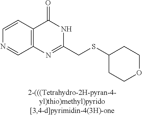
N1=CC2=C(C=C1)C(=O)NC(CSC1CCOCC1)=N2
